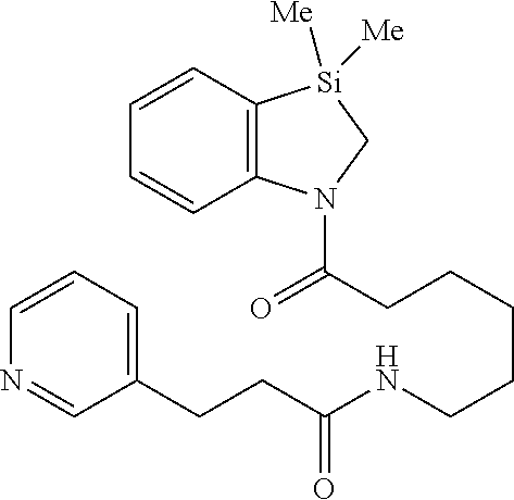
C(CCCCCNC(CCC1=CC=CN=C1)=O)(N1C2=C([Si]([Me])([Me])C1)C=CC=C2)=O
